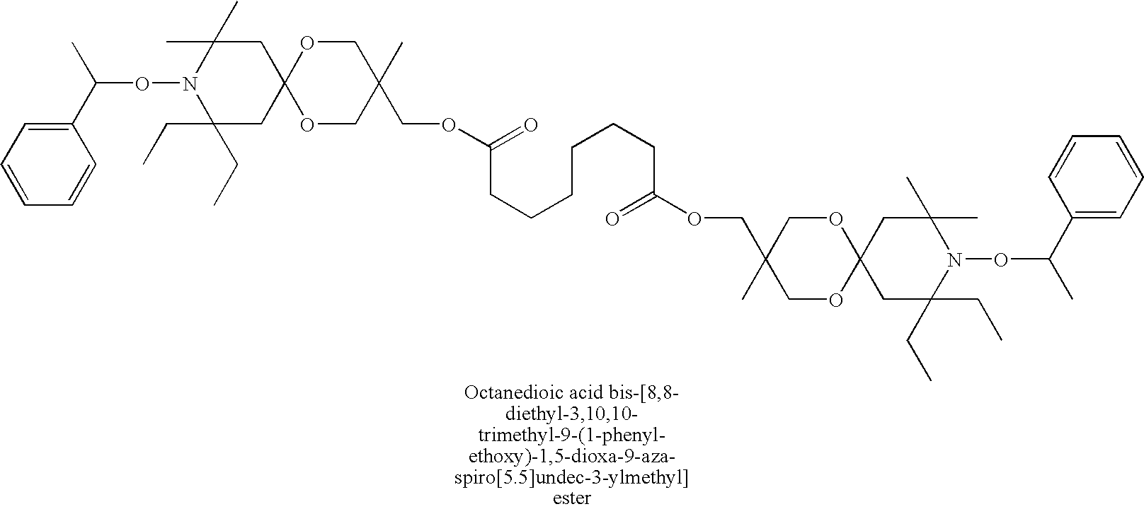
C1(C(C)ON2C(CC)(CC)CC3(CC2(C)C)OCC(C)(COC(=O)CCCCCCC(OCC2(C)COC4(OC2)CC(CC)(CC)N(OC(C)C2=CC=CC=C2)C(C)(C)C4)=O)CO3)=CC=CC=C1
